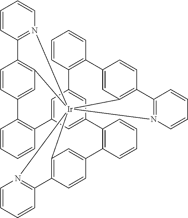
C12=C3C=CC(=C1)C1=C(C=CC=C1)C1=CC4=CC(=C1)C1=C(C=CC=C1)C1=CC5=C(C=C1)C1=N([Ir]256(C2=C(C=CC(=C2)C2=C4C=CC=C2)C2=N6C=CC=C2)N2=C3C=CC=C2)C=CC=C1
